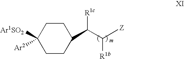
C1CC([Ar1SO2])([Ar2])CCC1C(C([Z])[R1b])[R1c]
